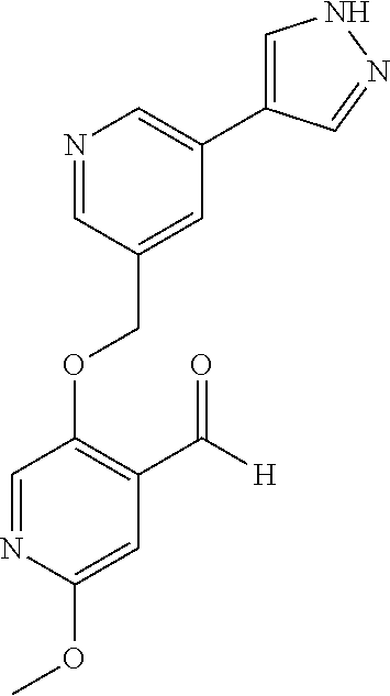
C(OC1=C(C([H])=O)C=C(OC)N=C1)C1=CC(C2=CNN=C2)=CN=C1
